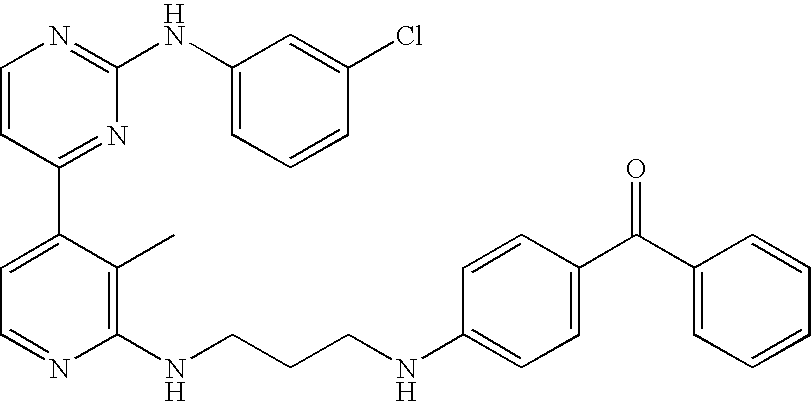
C1=CC(C2=CC=NC(NCCCNC3=CC=C(C(C4=CC=CC=C4)=O)C=C3)=C2C)=NC(NC2=CC=CC(Cl)=C2)=N1
